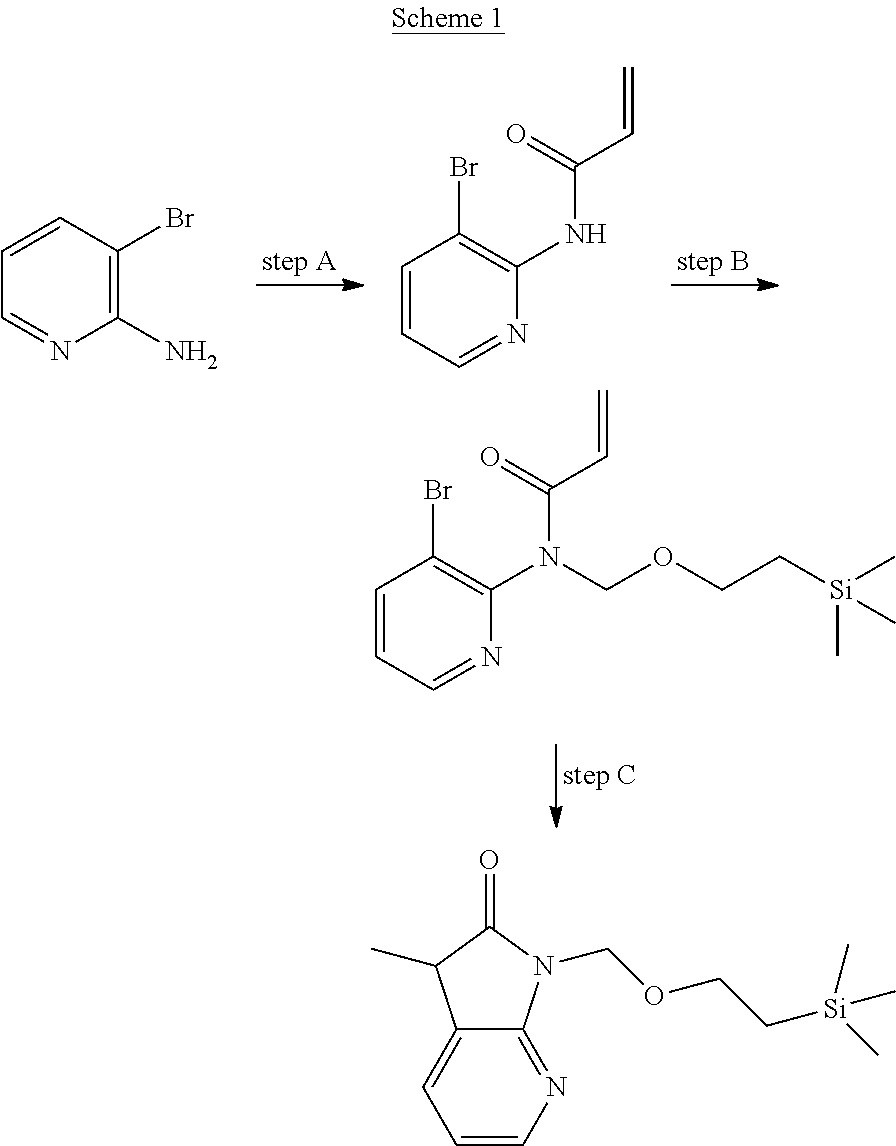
C1(N)=C(Br)C=CC=N1.N1=CC=CC(Br)=C1NC(C=C)=O.N1=CC=CC(Br)=C1N(C(C=C)=O)COCC[Si](C)(C)C.C1=CN=C2C(=C1)C(C)C(=O)N2COCC[Si](C)(C)C
